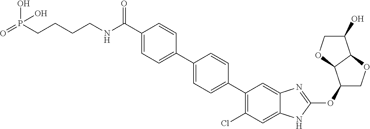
C(C1=CC=C(C2=CC=C(C3=C(Cl)C=C4C(=C3)N=C(OC3COC5C3OCC5O)N4)C=C2)C=C1)(NCCCCP(=O)(O)O)=O
